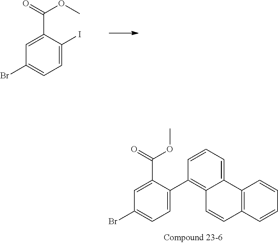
COC(C1=CC(Br)=CC=C1I)=O.COC(C1=CC(Br)=CC=C1C1=C2C(=CC=C1)C1=C(C=C2)C=CC=C1)=O
